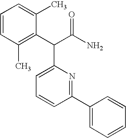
C1=CC=C(C)C(C(C(N)=O)C2=CC=CC(C3=CC=CC=C3)=N2)=C1C
